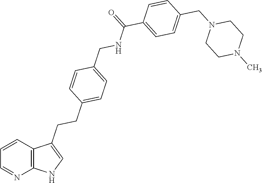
C1=CC2=C(N=C1)NC=C2CCC1=CC=C(CNC(=O)C2=CC=C(CN3CCN(C)CC3)C=C2)C=C1
